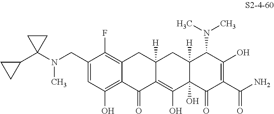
C1(CN(C2(C3CC3)CC2)C)=CC(O)=C2C(=C1F)CC1([H])C(=C(O)C3(O)C([H])(C1)C(N(C)C)C(O)=C(C(=O)N)C3=O)C2=O
